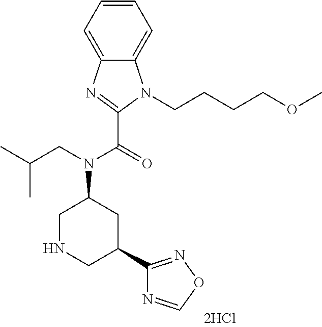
C1NCC(C2=NOC=N2)CC1N(CC(C)C)C(=O)C1=NC2=CC=CC=C2N1CCCCOC
